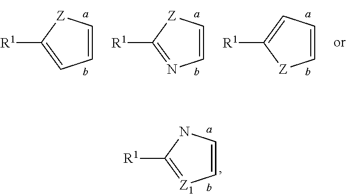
C1=CNC([R1])=[Z1]1.C1=C[Z]C([R1])=C1.C1=C[Z]C([R1])=N1.C1=CC=C([R1])[Z]1
